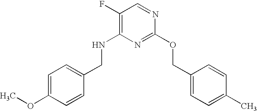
C1(F)=C(NCC2=CC=C(OC)C=C2)N=C(OCC2=CC=C(C)C=C2)N=C1
